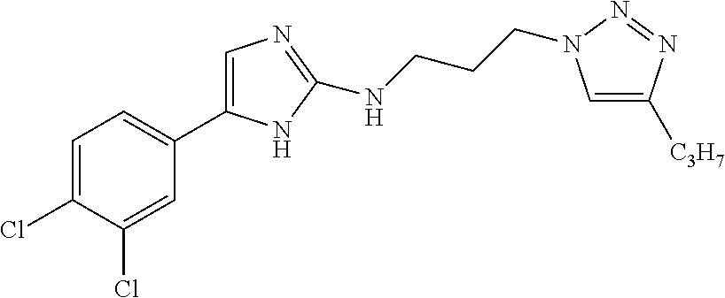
C1=C(Cl)C(Cl)=CC(C2=CN=C(NCCCN3C=C([C3H7])N=N3)N2)=C1
